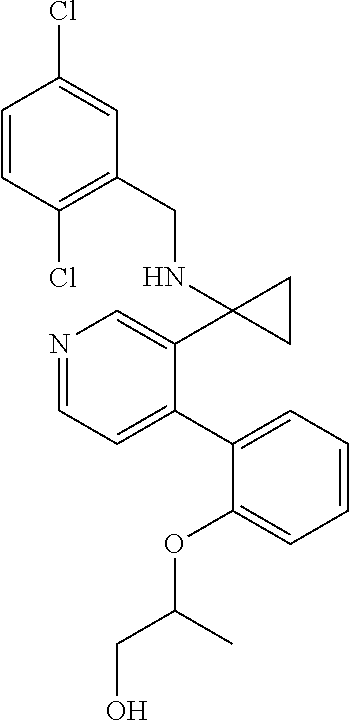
N1=CC=C(C2=CC=CC=C2OC(CO)C)C(C2(NCC3=C(Cl)C=CC(Cl)=C3)CC2)=C1
